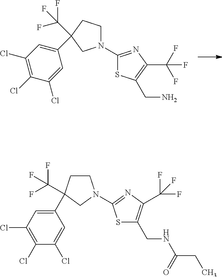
C1(C2(C(F)(F)F)CCN(C3=NC(C(F)(F)F)=C(CN)S3)C2)=CC(Cl)=C(Cl)C(Cl)=C1.C1(C2(C(F)(F)F)CCN(C3=NC(C(F)(F)F)=C(CNC(CC)=O)S3)C2)=CC(Cl)=C(Cl)C(Cl)=C1
